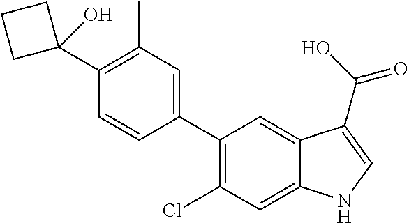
C1(C2=C(Cl)C=C3C(=C2)C(C(O)=O)=CN3)=CC(C)=C(C2(O)CCC2)C=C1
